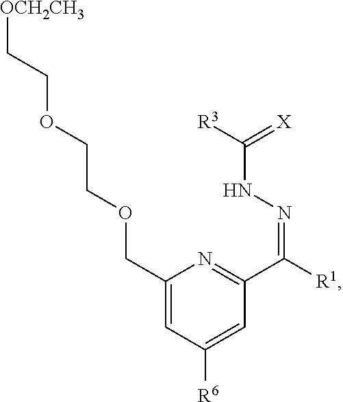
C1(COCCOCC[OCH2CH3])=CC([R6])=CC(C([R1])=NNC([R3])=[X])=N1
